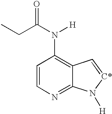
C1=CN=C2C(=C1N(C(CC)=O)[H])C=[C*]N2[H]
